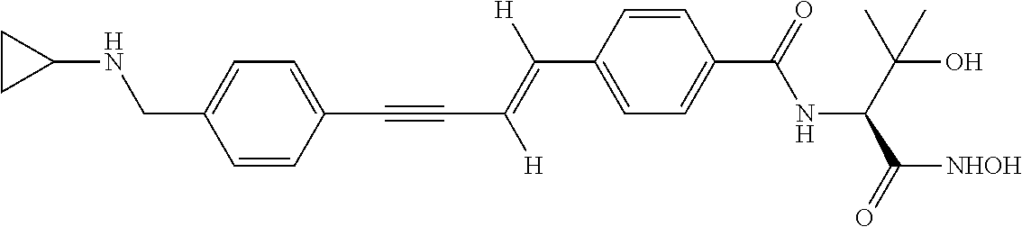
C(C1=CC=C(C(NC(C(O)(C)C)C([NHOH])=O)=O)C=C1)(=C(C#CC1=CC=C(CNC2CC2)C=C1)[H])[H]
